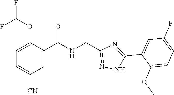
C1=C(C(NCC2=NNC(C3=CC(F)=CC=C3OC)=N2)=O)C(OC(F)F)=CC=C1[CN]
